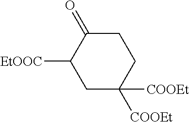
C1C([COOEt])([COOEt])CCC(=O)C1[EtOOC]
